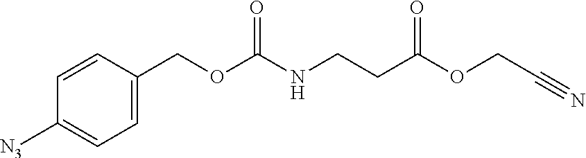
C1=C(COC(NCCC(OCC#N)=O)=O)C=CC([N3])=C1
